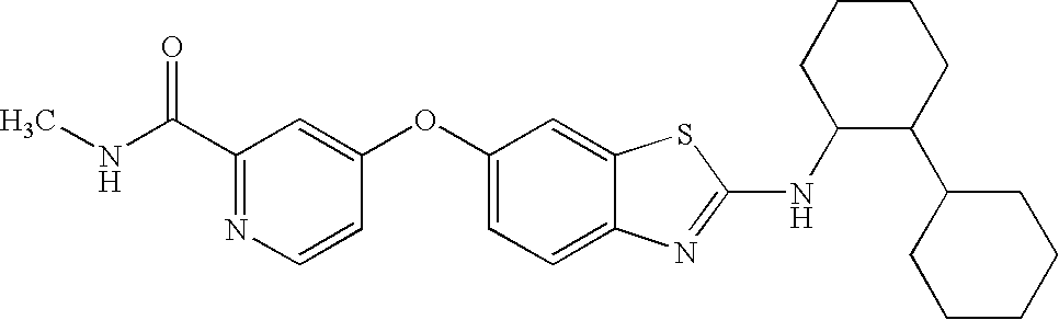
N1=C(C(=O)NC)C=C(OC2=CC=C3C(=C2)SC(NC2C(C4CCCCC4)CCCC2)=N3)C=C1
